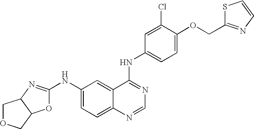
O1C(NC2=CC=C3C(=C2)C(NC2=CC=C(OCC4=NC=CS4)C(Cl)=C2)=NC=N3)=NC2C1COC2
